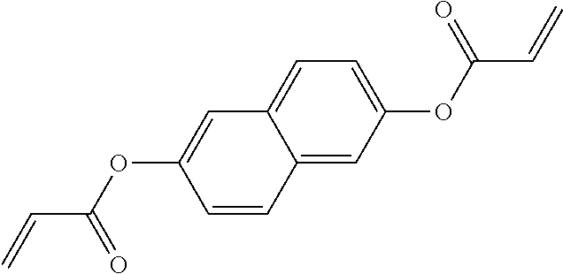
C12=CC=C(OC(C=C)=O)C=C1C=CC(OC(C=C)=O)=C2
